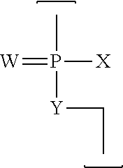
CC[Y]P(C)([X])=[W]
